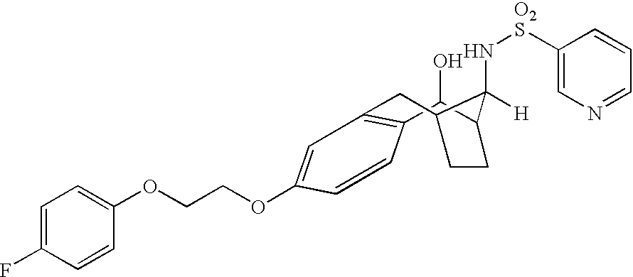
C1(O)C2C(N[O2S]C3=CN=CC=C3)([H])C(CC3=C1C=CC(OCCOC1=CC=C(F)C=C1)=C3)CC2
